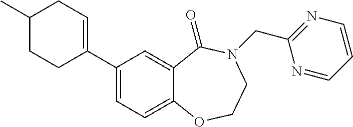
C1C(C)CCC(C2=CC=C3C(=C2)C(=O)N(CC2=NC=CC=N2)CCO3)=C1
